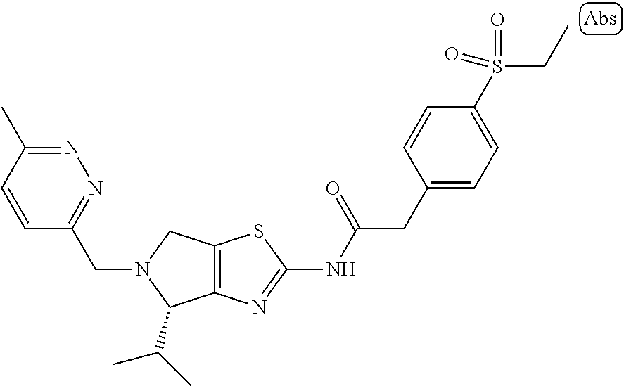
C12=C(N=C(NC(CC3=CC=C(S(CC)(=O)=O)C=C3)=O)S1)C(C(C)C)N(CC1=NN=C(C)C=C1)C2
